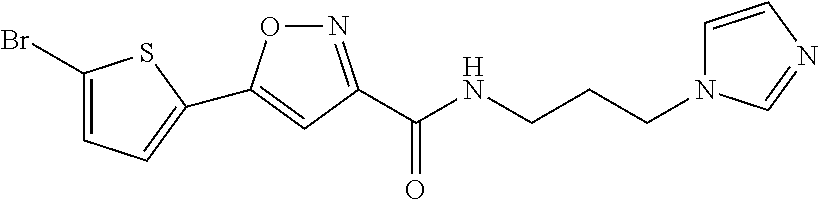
N1=C(C(NCCCN2C=CN=C2)=O)C=C(C2=CC=C(Br)S2)O1
